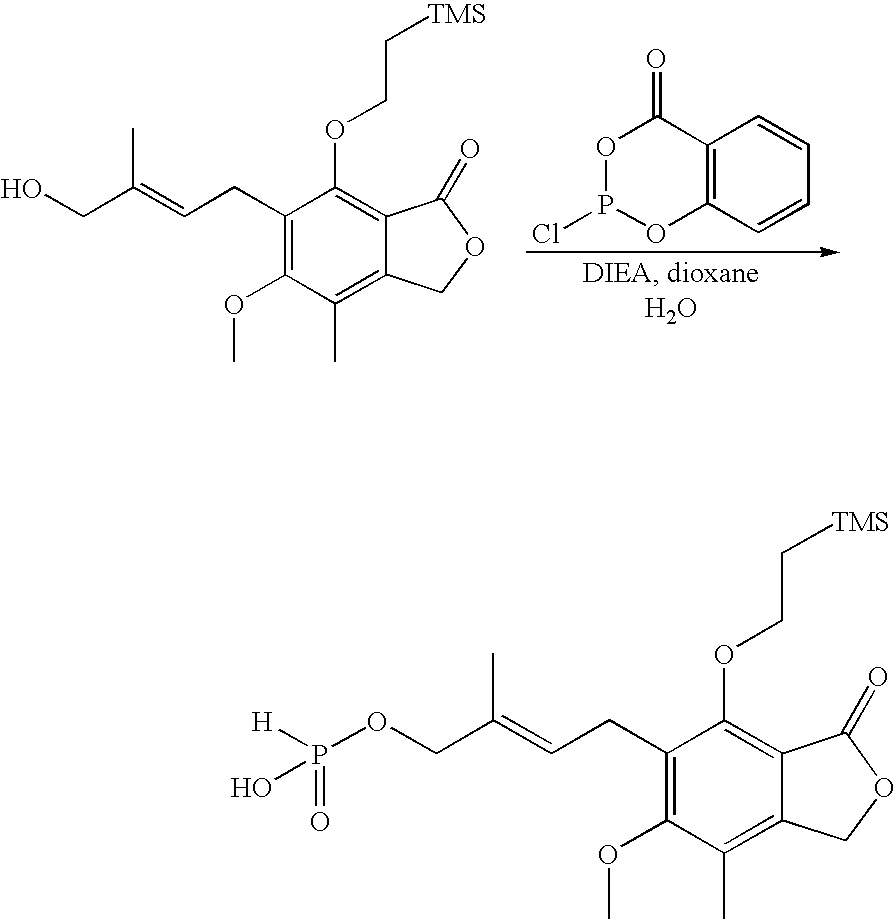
C12=C(C=CC=C1)OP(Cl)OC2=O.C1(CC=C(C)CO)=C(OC)C(C)=C2C(=C1OCC[TMS])C(=O)OC2.C1(CC=C(C)COP([H])(=O)O)=C(OC)C(C)=C2C(=C1OCC[TMS])C(=O)OC2
